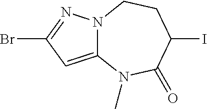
BrC1=NN2C(=C1)N(C)C(=O)C(I)CC2
